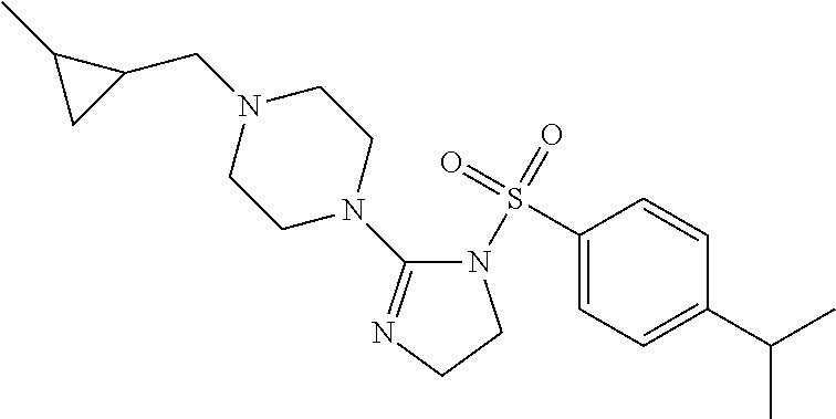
N1(S(=O)(=O)C2=CC=C(C(C)C)C=C2)C(N2CCN(CC3C(C)C3)CC2)=NCC1
